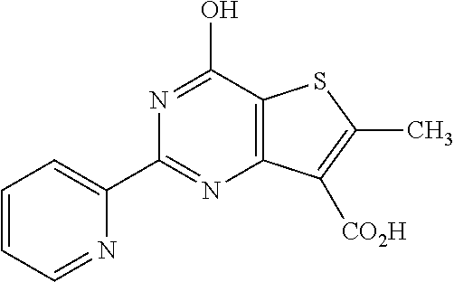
C1=CC=NC(C2=NC3=C(C(O)=N2)SC(C)=C3[CO2H])=C1
